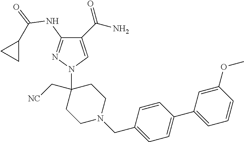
C1(C(N)=O)=CN(C2(C[NC])CCN(CC3=CC=C(C4=CC=CC(OC)=C4)C=C3)CC2)N=C1NC(=O)C1CC1
